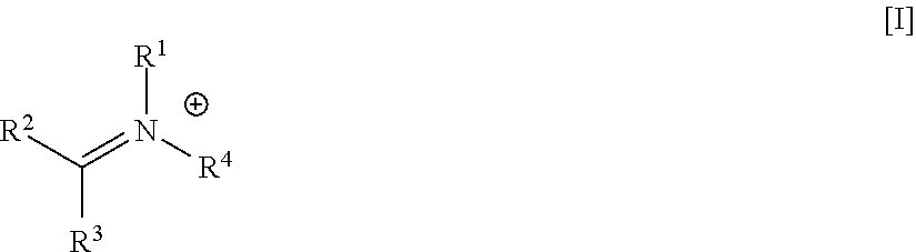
[R3]C([R2])=N([R4])[R1]
